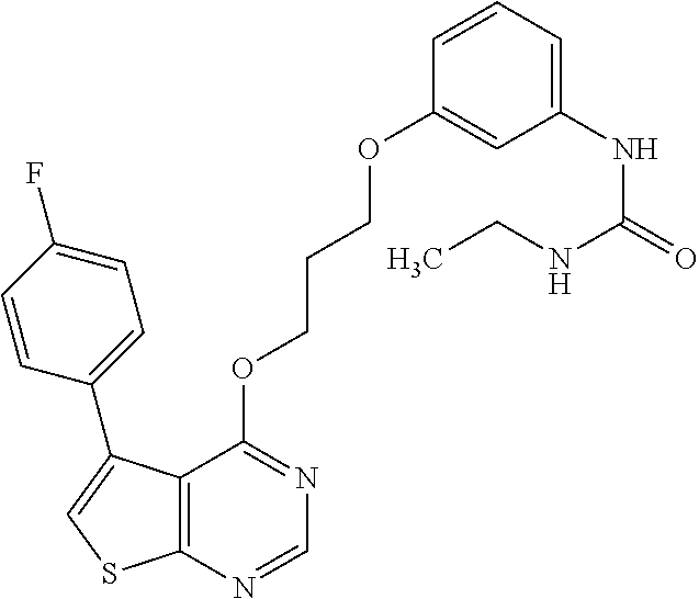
C12=C(N=CN=C1OCCCOC1=CC(NC(=O)NCC)=CC=C1)SC=C2C1=CC=C(F)C=C1
